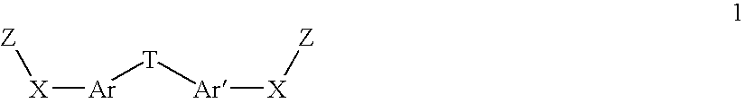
[Z][X][Ar][T][Ar][X][Z]
